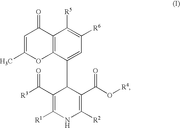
C1=C(C)OC2=C(C1=O)C([R5])=C([R6])C=C2C1C(C([R3])=O)=C([R1])NC([R2])=C1C(O[R4])=O
